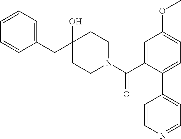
C1(CC2(O)CCN(C(C3=CC(OC)=CC=C3C3=CC=NC=C3)=O)CC2)=CC=CC=C1
